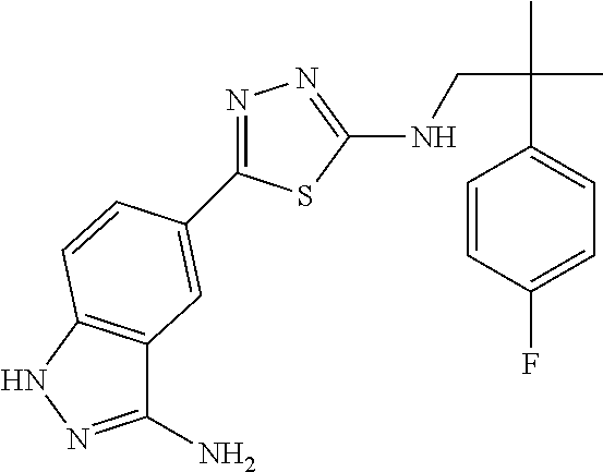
C1=CC(F)=CC=C1C(CNC1=NN=C(C2=CC3=C(NN=C3N)C=C2)S1)(C)C
